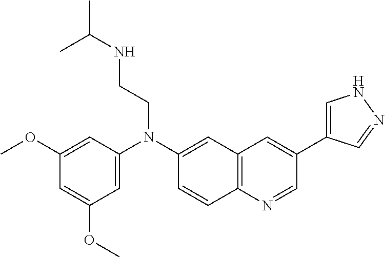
C1(N(C2=CC(OC)=CC(OC)=C2)CCNC(C)C)=CC2=C(C=C1)N=CC(C1=CNN=C1)=C2
